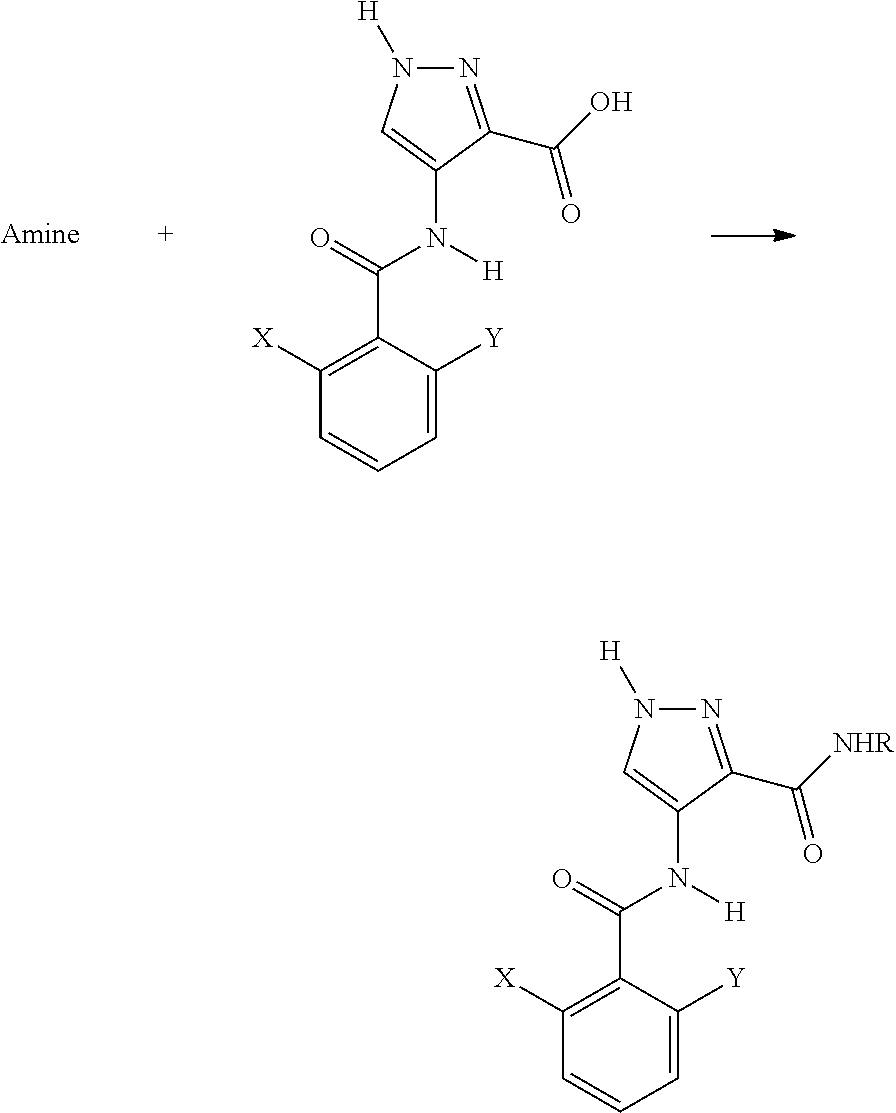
N1=C(C(O)=O)C(N(C(C2=C([X])C=CC=C2[Y])=O)[H])=CN1[H].N1=C(C([NHR])=O)C(N(C(C2=C([X])C=CC=C2[Y])=O)[H])=CN1[H]
